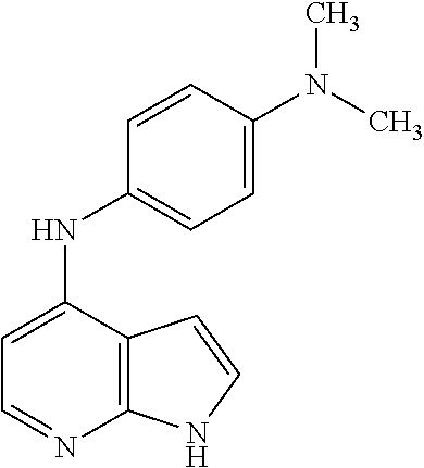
C12=C(C(NC3=CC=C(N(C)C)C=C3)=CC=N1)C=CN2
